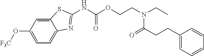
C1(O[F3C])=CC=C2C(=C1)SC(NC(OCCN(CC)C(CCC1=CC=CC=C1)=O)=O)=N2
